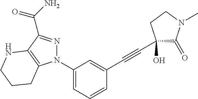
C1(N2N=C(C(=O)N)C3=C2CCCN3)=CC=CC(C#CC2(O)C(=O)N(C)CC2)=C1
